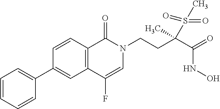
C1(C2=CC=CC=C2)=CC2=C(C=C1)C(=O)N(CCC(C(=O)NO)(C)S(C)(=O)=O)C=C2F
